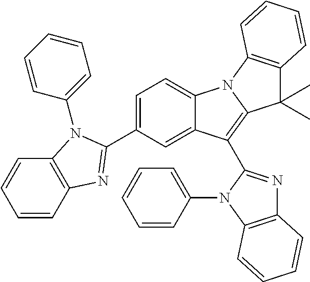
C1(C2=NC3=C(C=CC=C3)N2C2=CC=CC=C2)=CC=C2C(=C1)C(C1=NC3=C(N1C1=CC=CC=C1)C=CC=C3)=C1N2C2=C(C1(C)C)C=CC=C2
